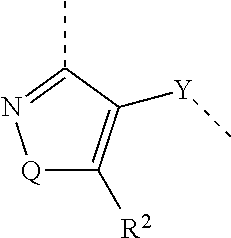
[Q]1C([R2])=C([Y]C)C(C)=N1
